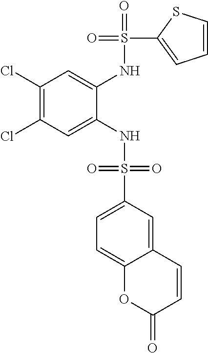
C1(Cl)=C(Cl)C=C(NS(=O)(=O)C2=CC=C3C(=C2)C=CC(=O)O3)C(NS(=O)(C2=CC=CS2)=O)=C1
